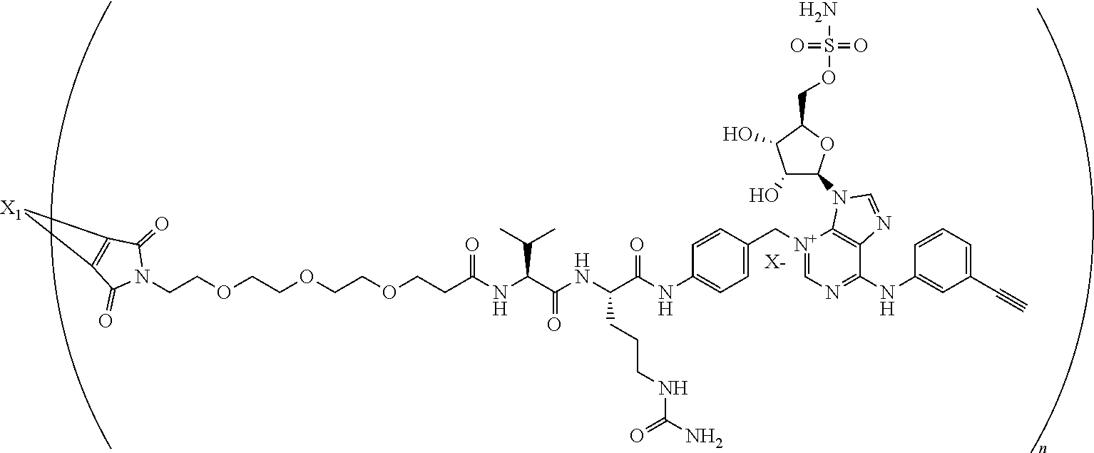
[X-].N1(CCOCCOCCOCCC(NC(C(NC(C(NC2=CC=C(C[N+]3=CN=C(NC4=CC(C#C)=CC=C4)C4=C3N(C3C(O)C(O)C(COS(N)(=O)=O)O3)C=N4)C=C2)=O)CCCNC(N)=O)=O)C(C)C)=O)C(=O)C2=C(C1=O)[X1]2
